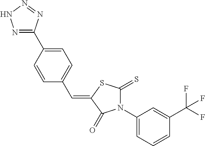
C1(N2C(=S)SC(=CC3=CC=C(C4=NNN=N4)C=C3)C2=O)=CC=CC(C(F)(F)F)=C1
